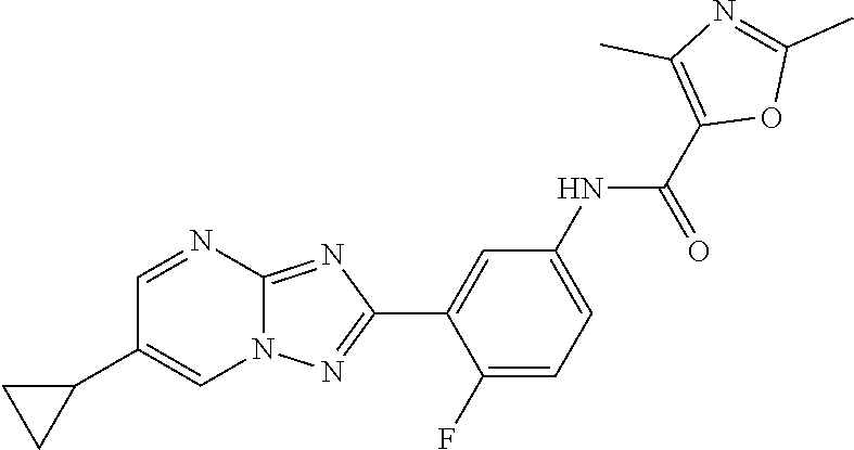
C1(F)=CC=C(NC(C2=C(C)N=C(C)O2)=O)C=C1C1=NN2C(=N1)N=CC(C1CC1)=C2
